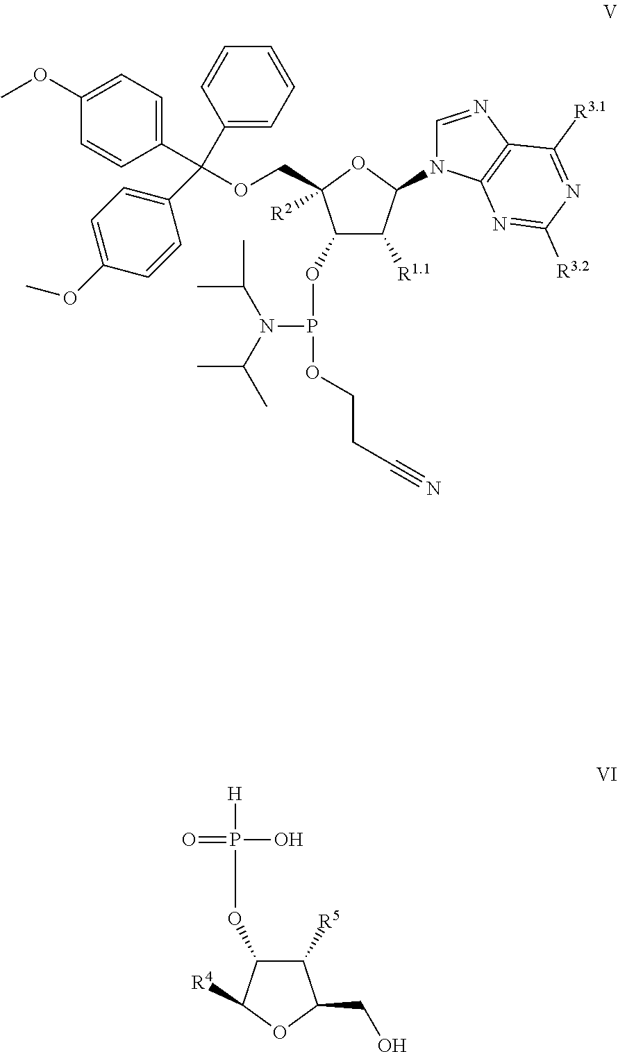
[R4]C1C(OP(O)([H])=O)C([R5])C(CO)O1.N(P(OCCC#N)OC1C([R1.1])C(N2C3=C(C([R3.1])=NC([R3.2])=N3)N=C2)OC1(COC(C1=CC=C(OC)C=C1)(C1=CC=CC=C1)C1=CC=C(OC)C=C1)[R2])(C(C)C)C(C)C
